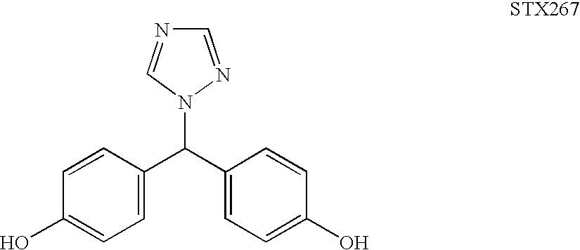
C1(C(C2=CC=C(O)C=C2)N2N=CN=C2)=CC=C(O)C=C1
